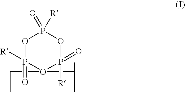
C(O1(C(C)C)P([R])(=O)OP(=O)([R])OP1(=O)[R])C
